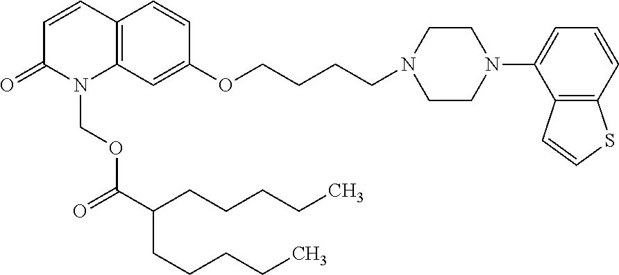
C1=CC2=C(N(COC(C(CCCCC)CCCCC)=O)C1=O)C=C(OCCCCN1CCN(C3=CC=CC4=C3C=CS4)CC1)C=C2
